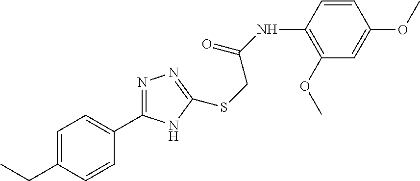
C1(OC)=C(NC(=O)CSC2=NN=C(C3=CC=C(CC)C=C3)N2)C=CC(OC)=C1
